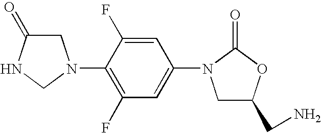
C1(N2CC(=O)NC2)=C(F)C=C(N2CC(CN)OC2=O)C=C1F
